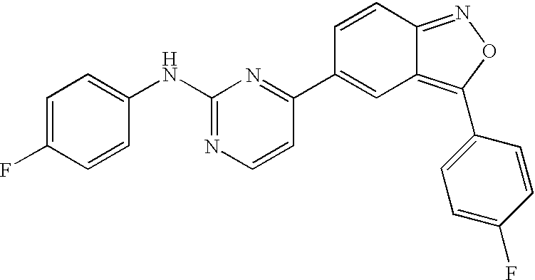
C1=C(F)C=CC(NC2=NC=CC(C3=CC4=C(C5=CC=C(F)C=C5)ON=C4C=C3)=N2)=C1
